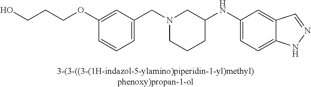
N1(CC2=CC=CC(OCCCO)=C2)CCCC(NC2=CC=C3C(=C2)C=NN3)C1
